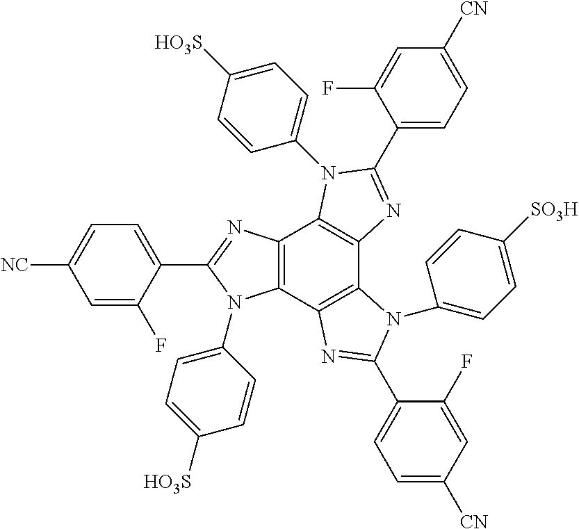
C12=C(C3=C(C4=C1N(C1=CC=C([HO3S])C=C1)C(C1=CC=C([CN])C=C1F)=N4)N(C1=CC=C([SO3H])C=C1)C(C1=CC=C([CN])C=C1F)=N3)N(C1=CC=C([HO3S])C=C1)C(C1=CC=C([NC])C=C1F)=N2
